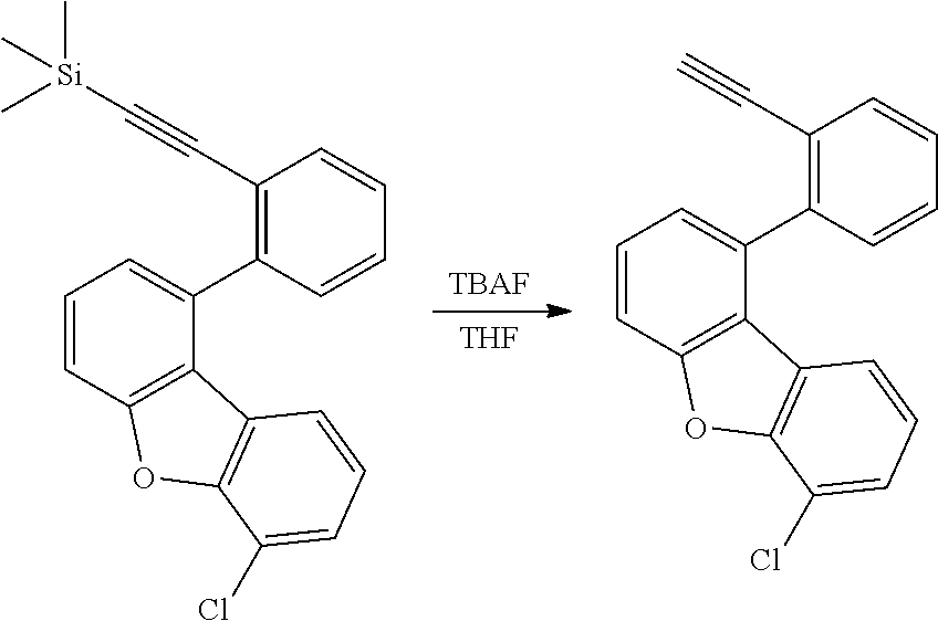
[TBAF].[THF].C1(C#C[Si](C)(C)C)=C(C2=CC=CC3=C2C2=C(O3)C(Cl)=CC=C2)C=CC=C1.C1(C#C)=C(C2=CC=CC3=C2C2=C(O3)C(Cl)=CC=C2)C=CC=C1
